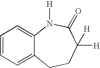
C1=CC=C2C(=C1)N([H])C(=O)C([H])([H])CC2
